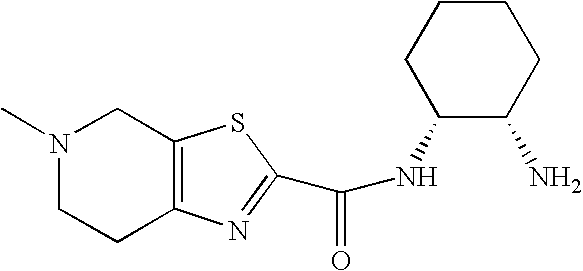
C1C(NC(=O)C2=NC3=C(CN(C)CC3)S2)C(N)CCC1
